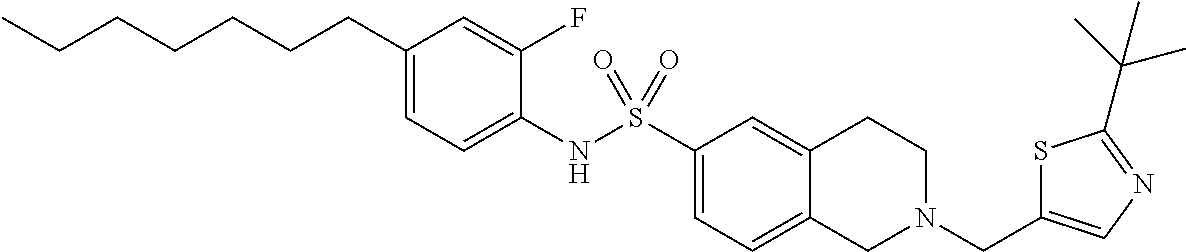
C1(CCCCCCC)=CC=C(NS(C2=CC=C3C(=C2)CCN(CC2=CN=C(C(C)(C)C)S2)C3)(=O)=O)C(F)=C1
